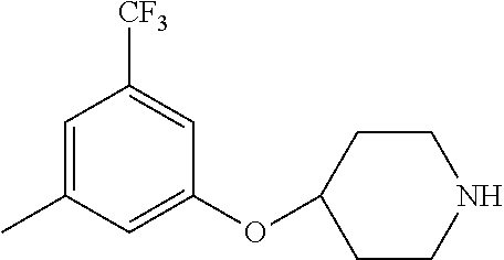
C1=C(C)C=C(OC2CCNCC2)C=C1[CF3]
